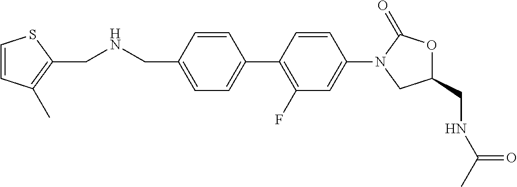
C1(CNC(=O)C)OC(=O)N(C2=CC(F)=C(C3=CC=C(CNCC4=C(C)C=CS4)C=C3)C=C2)C1
